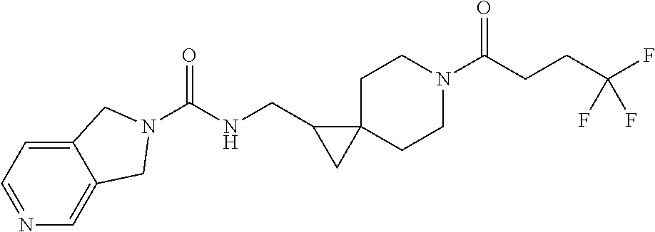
C(CCC(F)(F)F)(N1CCC2(CC1)C(CNC(=O)N1CC3=CN=CC=C3C1)C2)=O
